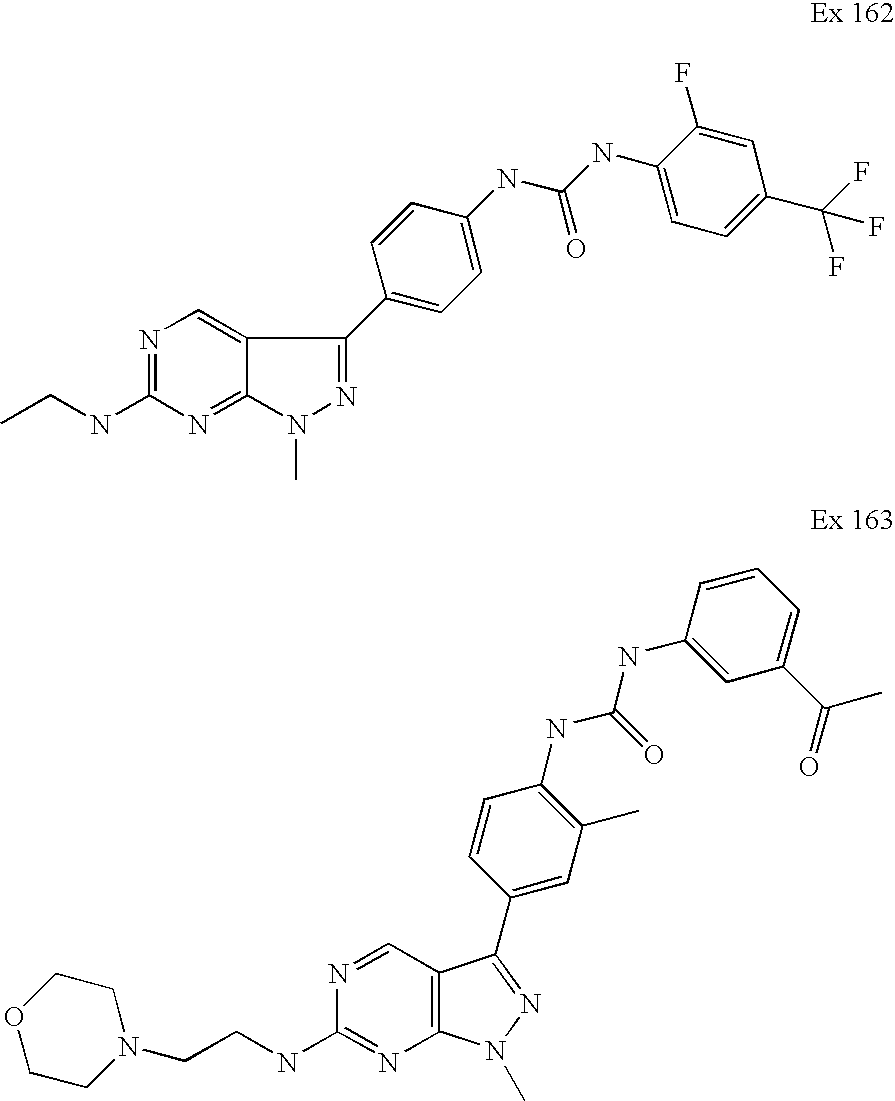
N1=C(NCC)N=C2C(=C1)C(C1=CC=C(NC(=O)NC3=CC=C(C(F)(F)F)C=C3F)C=C1)=NN2C.C12=C(C=NC(NCCN3CCOCC3)=N1)C(C1=CC(C)=C(NC(NC3=CC(C(C)=O)=CC=C3)=O)C=C1)=NN2C
